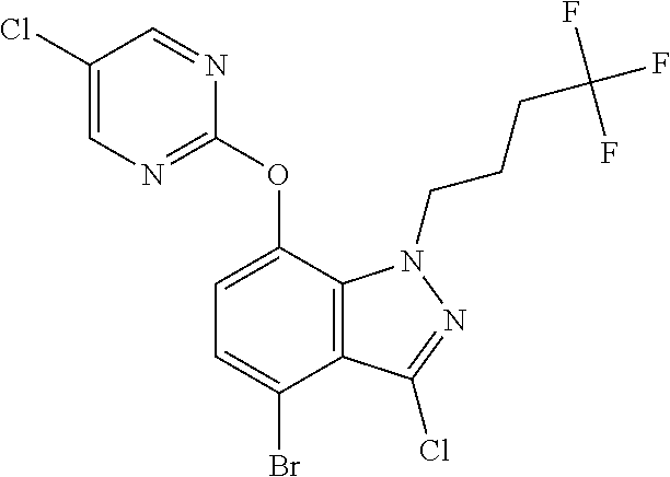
C1(Cl)=CN=C(OC2=CC=C(Br)C3=C2N(CCCC(F)(F)F)N=C3Cl)N=C1
